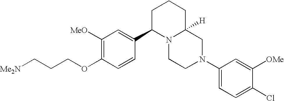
C1([MeO])=C(OCCC[Me2N])C=CC(C2N3C([H])(CCC2)CN(C2=CC=C(Cl)C([OMe])=C2)CC3)=C1
